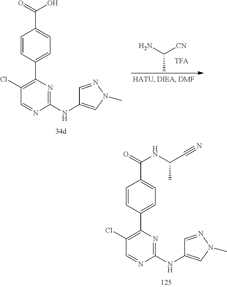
C1(Cl)=C(C2=CC=C(C(=O)NC(C#N)C)C=C2)N=C(NC2=CN(C)N=C2)N=C1.C1(Cl)=C(C2=CC=C(C(=O)O)C=C2)N=C(NC2=CN(C)N=C2)N=C1.NC([CN])C
